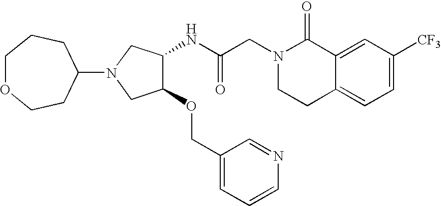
C12=CC([CF3])=CC=C1CCN(CC(NC1C(OCC3=CC=CN=C3)CN(C3CCOCCC3)C1)=O)C2=O
